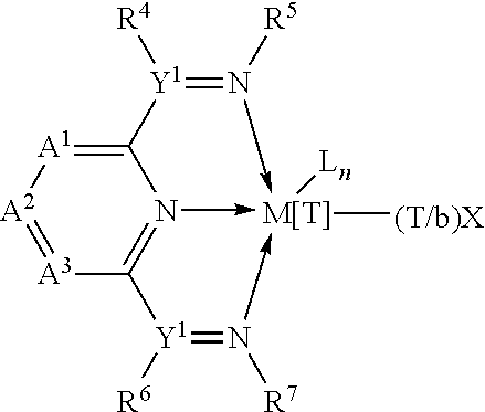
N1([R5])->[M[T]]2([Ln])([(T/b)X])-N3=C([A3]=[A2][A1]=C3[Y1]=1[R4])[Y1]([R6])=N->2[R7]
